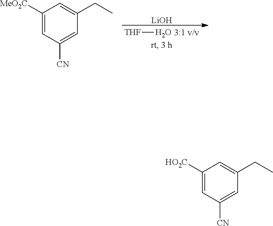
C1([MeO2C])=CC([CN])=CC(CC)=C1.[THF]O.[LiOH].C1([HO2C])=CC([CN])=CC(CC)=C1
